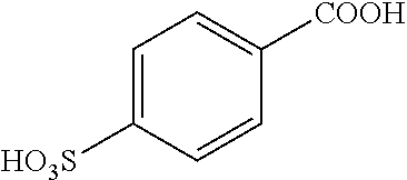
C1=C([HO3S])C=CC([COOH])=C1
